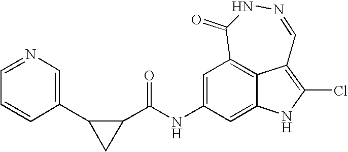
C1=C(NC(=O)C2C(C3=CN=CC=C3)C2)C=C2NC(Cl)=C3C2=C1C(=O)NN=C3
